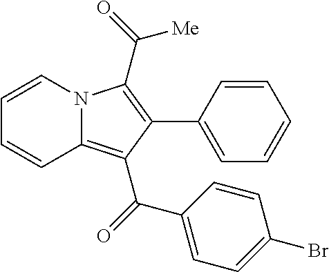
C1=CC(C2=C(C([Me])=O)N3C(=C2C(=O)C2=CC=C(Br)C=C2)C=CC=C3)=CC=C1
